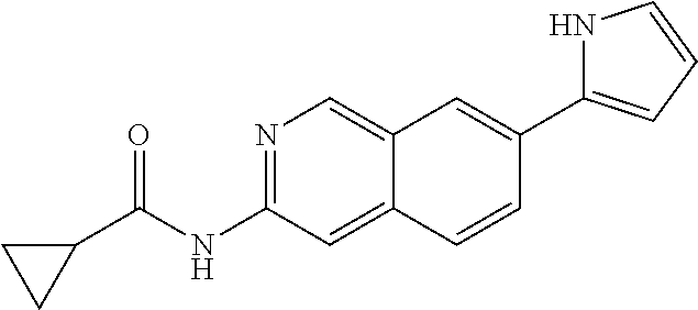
N1=C(NC(C2CC2)=O)C=C2C(=C1)C=C(C1=CC=CN1)C=C2
